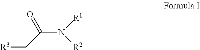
C(N([R1])[R2])(=O)C[R3]
